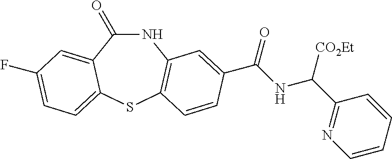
N1C(=O)C2=CC(F)=CC=C2SC2=C1C=C(C(NC(C1=NC=CC=C1)[CO2Et])=O)C=C2
